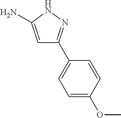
C1=C(OC)C=CC(C2=NNC(N)=C2)=C1
